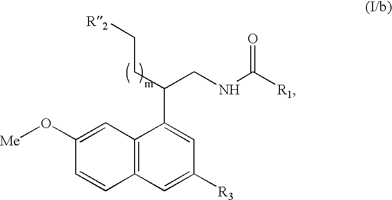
C12=C(C=C([R3])C=C1C(CC[R2])CNC([R1])=O)C=CC(O[Me])=C2
